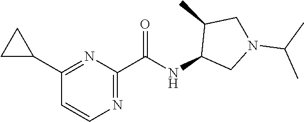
C1(C(NC2CN(C(C)C)CC2C)=O)=NC=CC(C2CC2)=N1
